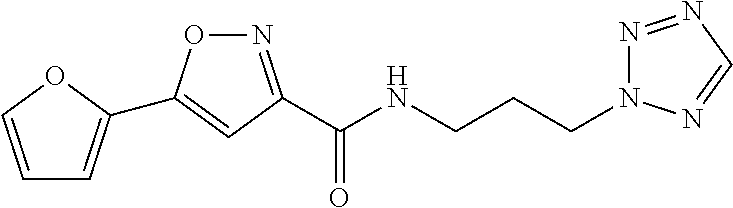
C1=COC(C2=CC(C(NCCCN3N=NC=N3)=O)=NO2)=C1
